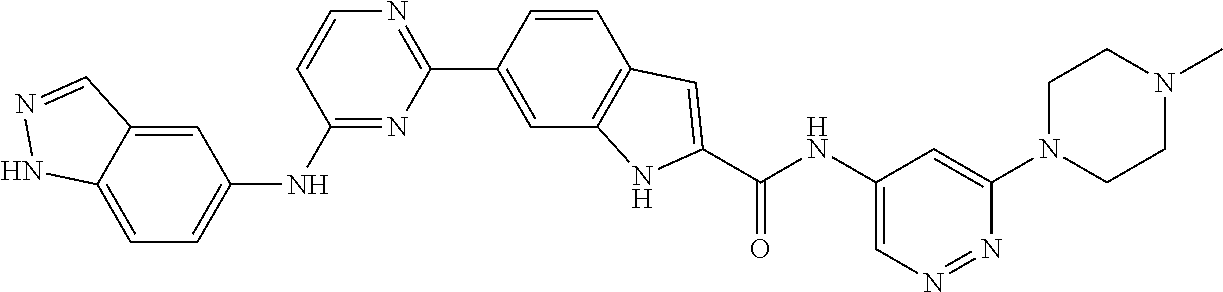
C1(NC2=CC=C3C(=C2)C=NN3)=NC(C2=CC3=C(C=C2)C=C(C(NC2=CN=NC(N4CCN(C)CC4)=C2)=O)N3)=NC=C1
